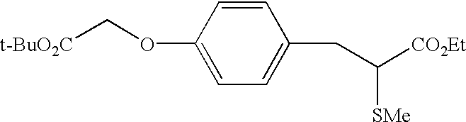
C1=CC(OC[t-BuO2C])=CC=C1CC([CO2Et])[SMe]
